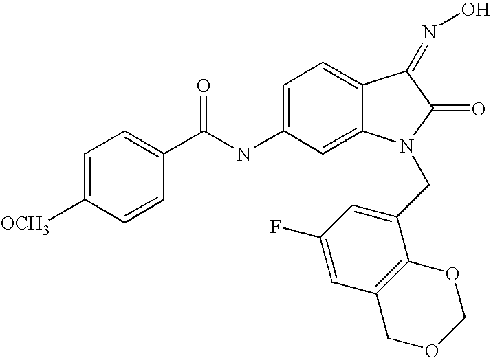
C1=C([OCH3])C=CC(C(NC2=CC=C3C(=C2)N(CC2=CC(F)=CC4=C2OCOC4)C(=O)C3=NO)=O)=C1
